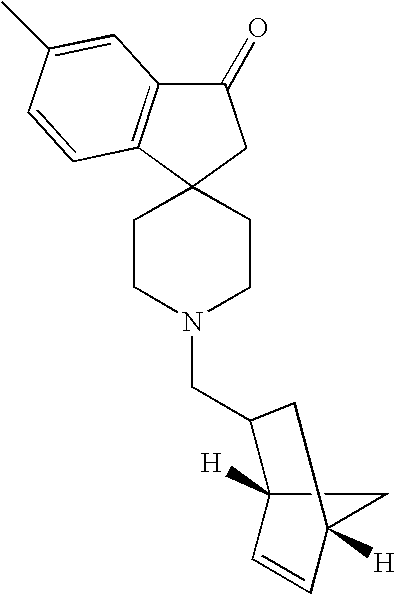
C1CN(CC2C3([H])C=CC([H])(C3)C2)CCC12CC(=O)C1=C2C=CC(C)=C1
